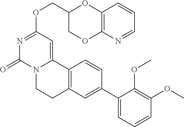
C(OC1=NC(=O)N2C(=C1)C1=C(CC2)C=C(C2=CC=CC(OC)=C2OC)C=C1)C1COC2=C(O1)C=CC=N2
